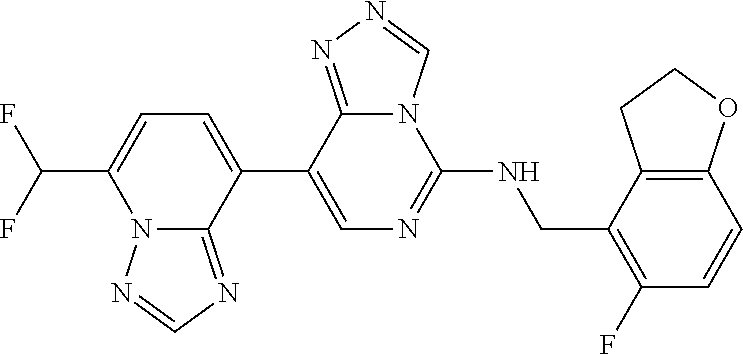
C1(C2=CC=C(C(F)F)N3C2=NC=N3)=CN=C(NCC2=C(F)C=CC3=C2CCO3)N2C1=NN=C2
